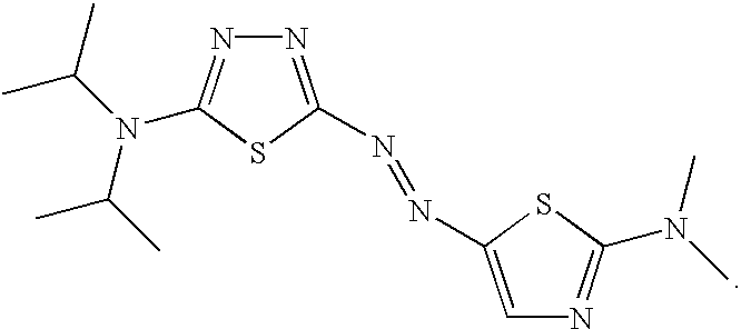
N1=C(N=NC2=CN=C(N(C)C)S2)SC(N(C(C)C)C(C)C)=N1
